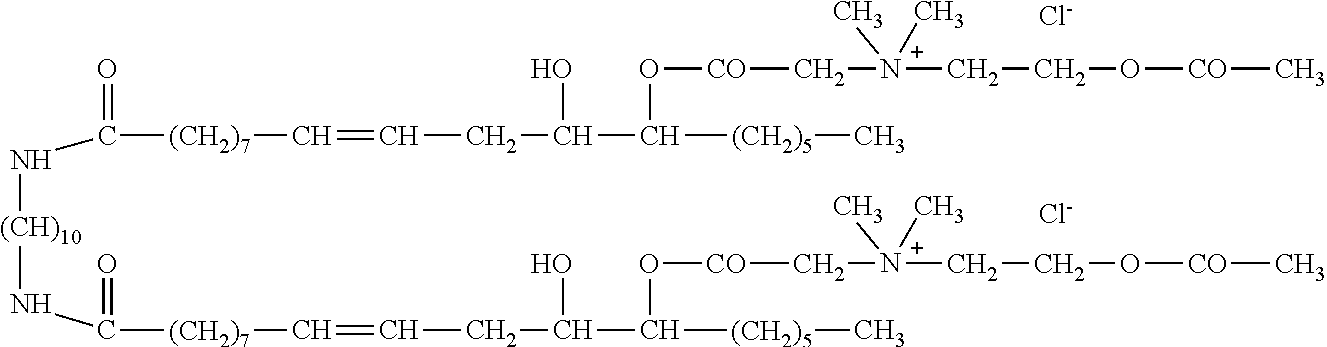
C(N[(CH)10]NC([(CH2)7]C=CCC(O)C([(CH2)5]C)O[CO]C[N+](CCO[CO]C)(C)C)=O)([(CH2)7]C=CCC(O)C([(CH2)5]C)O[CO]C[N+](CCO[CO]C)(C)C)=O.[Cl-].[Cl-]
